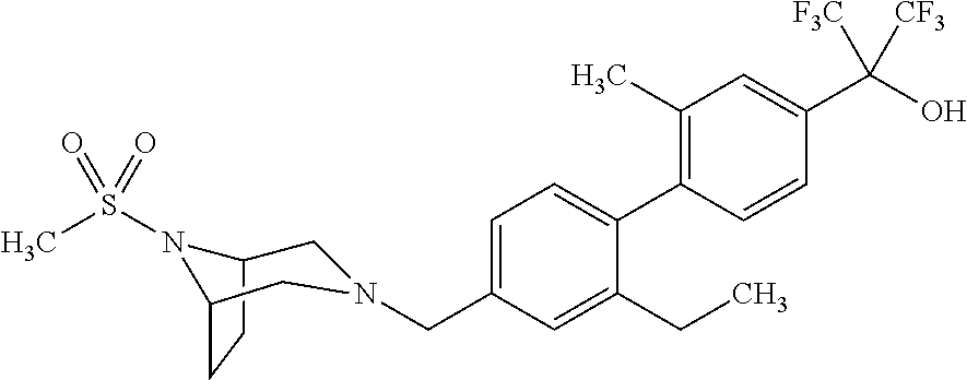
C1(C)=C(C2=CC=C(CN3CC4CCC(N4S(C)(=O)=O)C3)C=C2CC)C=CC(C(O)([F3C])[CF3])=C1
